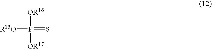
[R15O]P(=S)([OR16])[OR17]
